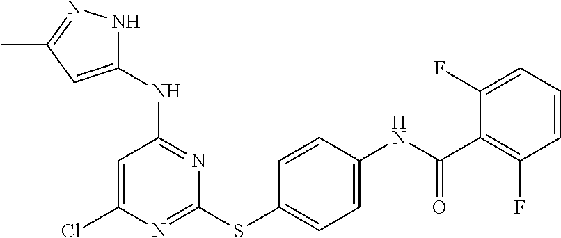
C1=CC=C(F)C(C(=O)NC2=CC=C(SC3=NC(Cl)=CC(NC4=CC(C)=NN4)=N3)C=C2)=C1F
